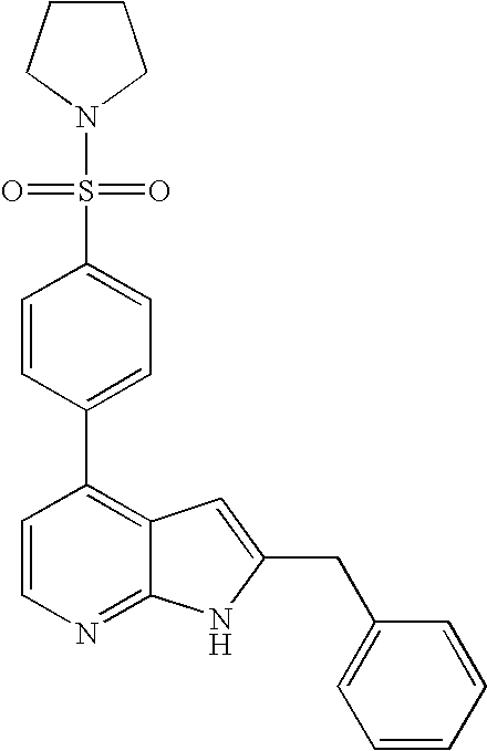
C1=CC(C2=C3C(=NC=C2)NC(CC2=CC=CC=C2)=C3)=CC=C1S(N1CCCC1)(=O)=O
